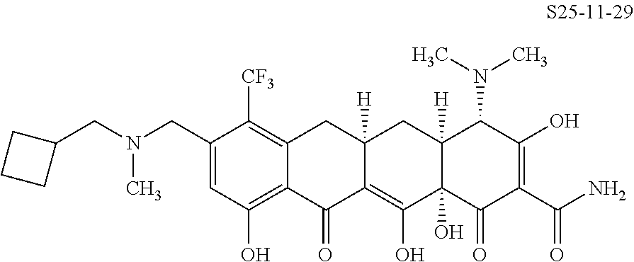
C1=C(CN(CC2CCC2)C)C([CF3])=C2C(=C1O)C(=O)C1=C(O)C3(O)C([H])(CC1([H])C2)C(N(C)C)C(O)=C(C(N)=O)C3=O
